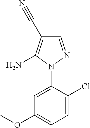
C1=C(N2N=CC(C#N)=C2N)C(Cl)=CC=C1OC
